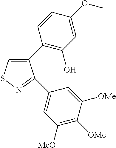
C1(C2=C(O)C=C(OC)C=C2)=CSN=C1C1=CC([MeO])=C([OMe])C([OMe])=C1
